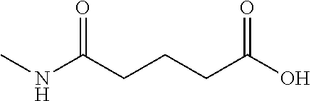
CNC(CCCC(O)=O)=O
